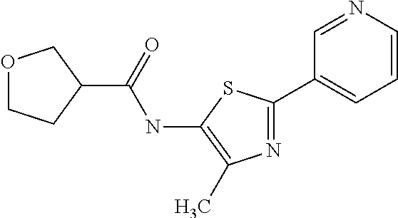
N1=C(C2=CC=CN=C2)SC(NC(C2COCC2)=O)=C1C
